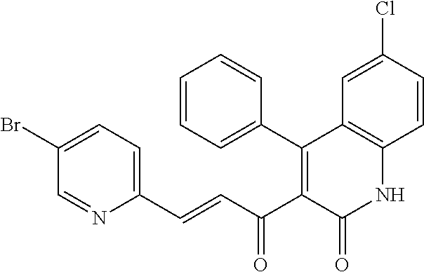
C1=CC=C(C2=C(C(C=CC3=CC=C(Br)C=N3)=O)C(=O)NC3=C2C=C(Cl)C=C3)C=C1
